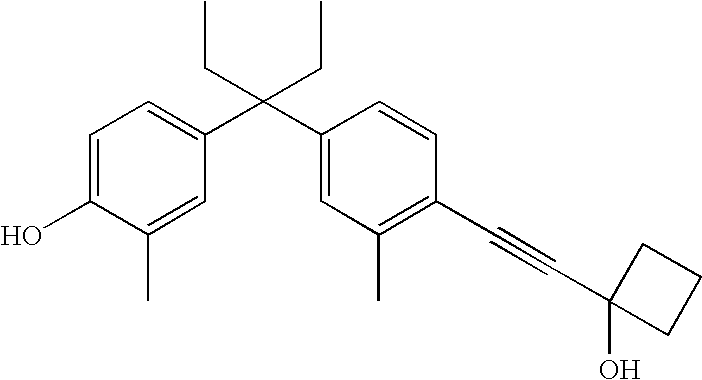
C1=C(O)C(C)=CC(C(C2=CC(C)=C(C#CC3(O)CCC3)C=C2)(CC)CC)=C1
